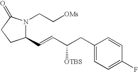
C1(C=CC(CC2=CC=C(F)C=C2)[OTBS])N(CC[OMs])C(=O)CC1
